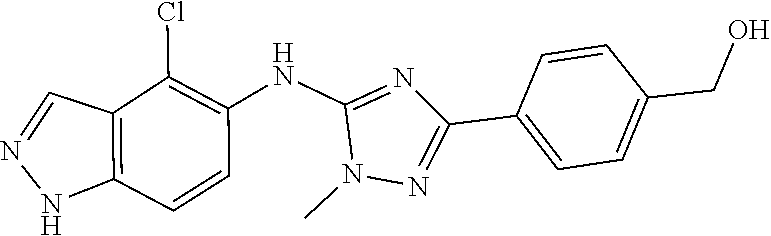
N1=CC2=C(N1)C=CC(NC1=NC(C3=CC=C(CO)C=C3)=NN1C)=C2Cl
